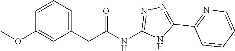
C1=C(OC)C=CC=C1CC(NC1=NN=C(C2=NC=CC=C2)N1)=O
